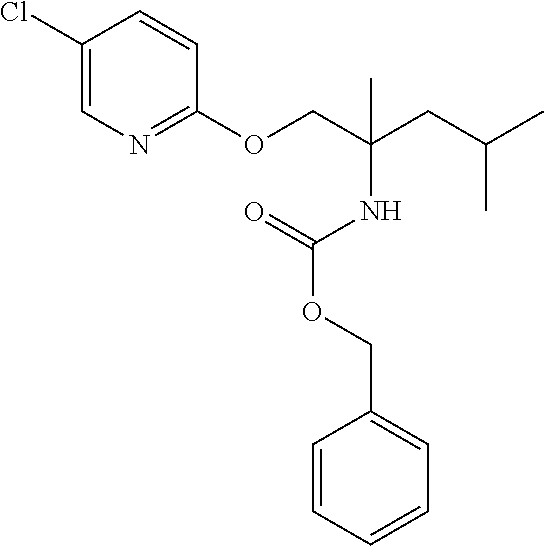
C1(Cl)=CN=C(OCC(CC(C)C)(NC(=O)OCC2=CC=CC=C2)C)C=C1
